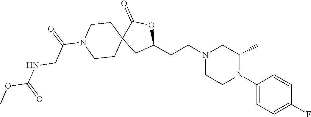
C1(N2C(C)CN(CCC3OC(=O)C4(C3)CCN(C(=O)CNC(OC)=O)CC4)CC2)=CC=C(F)C=C1
